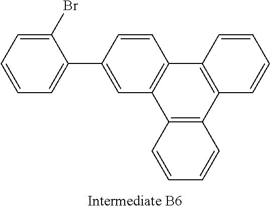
C1(C2=CC=CC=C2Br)=CC2=C(C=C1)C1=C(C3=C2C=CC=C3)C=CC=C1
